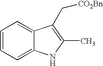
C1=CC=C2C(=C1)C(C[CO2Bn])=C(C)N2
